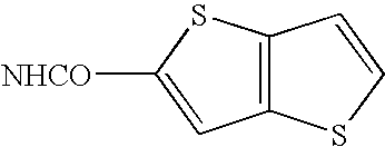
C12=C(SC([NHCO])=C1)C=CS2
